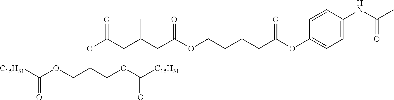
O(C(COC([C15H31])=O)COC([C15H31])=O)C(CC(CC(OCCCCC(OC1=CC=C(NC(C)=O)C=C1)=O)=O)C)=O
